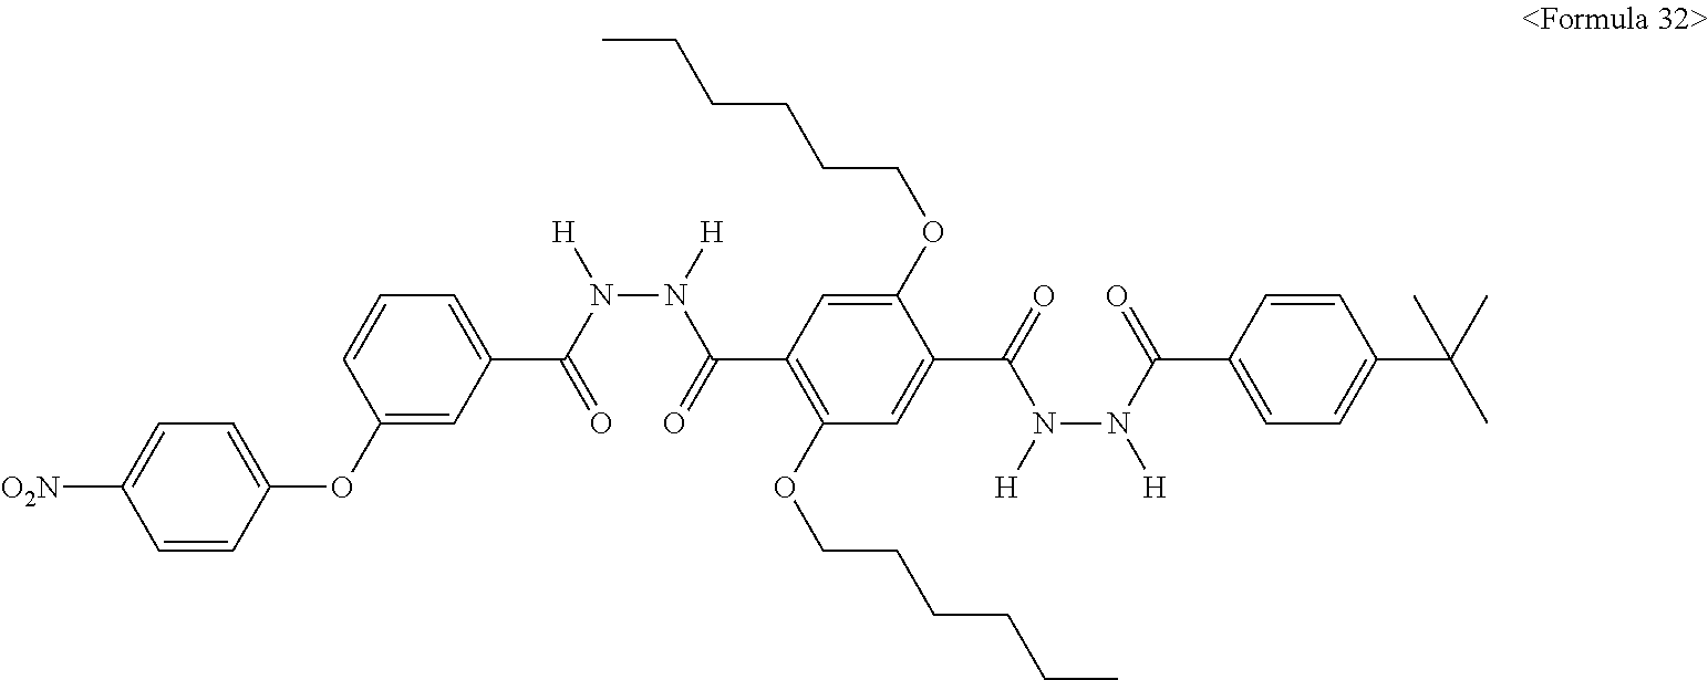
C1(OCCCCCC)=CC(C(=O)N(N([H])C(=O)C2=CC=CC(OC3=CC=C([O2N])C=C3)=C2)[H])=C(OCCCCCC)C=C1C(=O)N([H])N(C(=O)C1=CC=C(C(C)(C)C)C=C1)[H]
